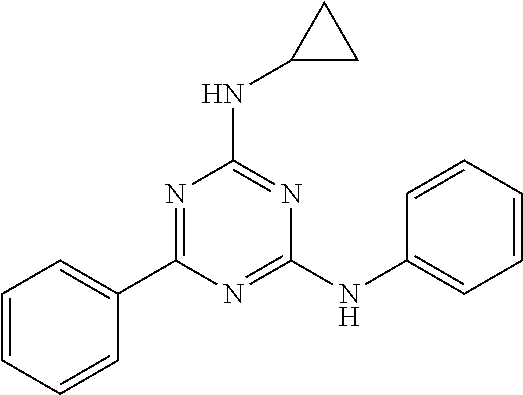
C1(C2=NC(NC3CC3)=NC(NC3=CC=CC=C3)=N2)=CC=CC=C1
